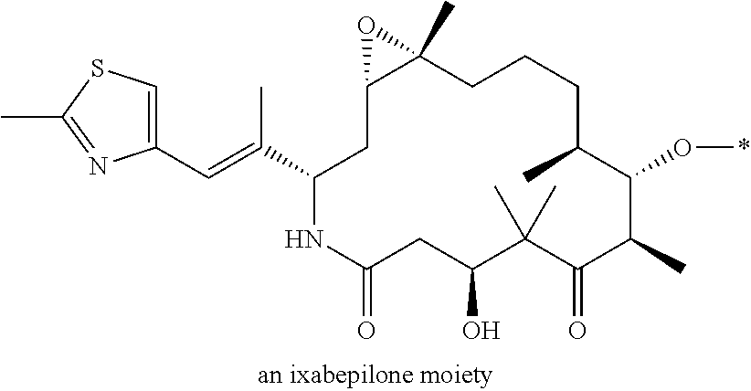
CC(C1CC2C(C)(CCCC(C)C(O*)C(C)C(=O)C(C)(C)C(O)CC(=O)N1)O2)=CC1=CSC(C)=N1
